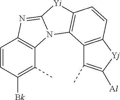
C1=CC([Bk])=C(C)C2=C1N=C1N2C2=C([Yi]1)C=CC1=C2C(C)=C([Al])[Yj]1
